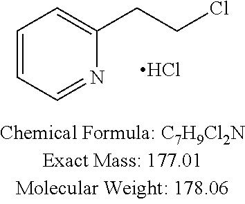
C1=CC=NC(CCCl)=C1.Cl
